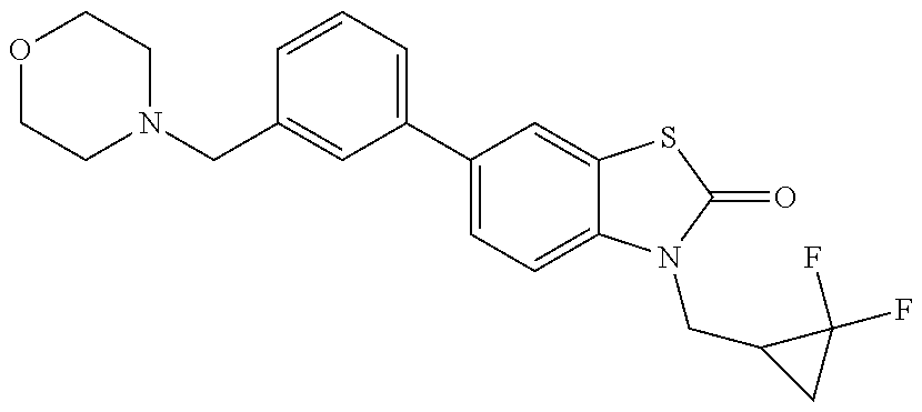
C1(CN2CCOCC2)=CC(C2=CC=C3C(=C2)SC(=O)N3CC2CC2(F)F)=CC=C1
